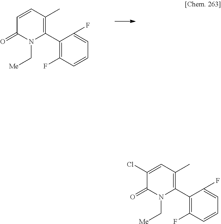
C1=CC(C)=C(C2=C(F)C=CC=C2F)N(C[Me])C1=O.C1(Cl)=CC(C)=C(C2=C(F)C=CC=C2F)N(C[Me])C1=O
